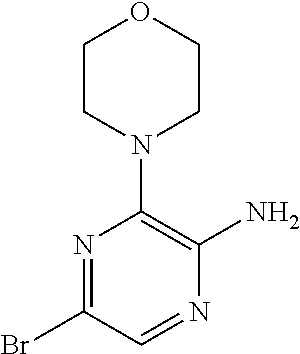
N1=C(Br)C=NC(N)=C1N1CCOCC1
